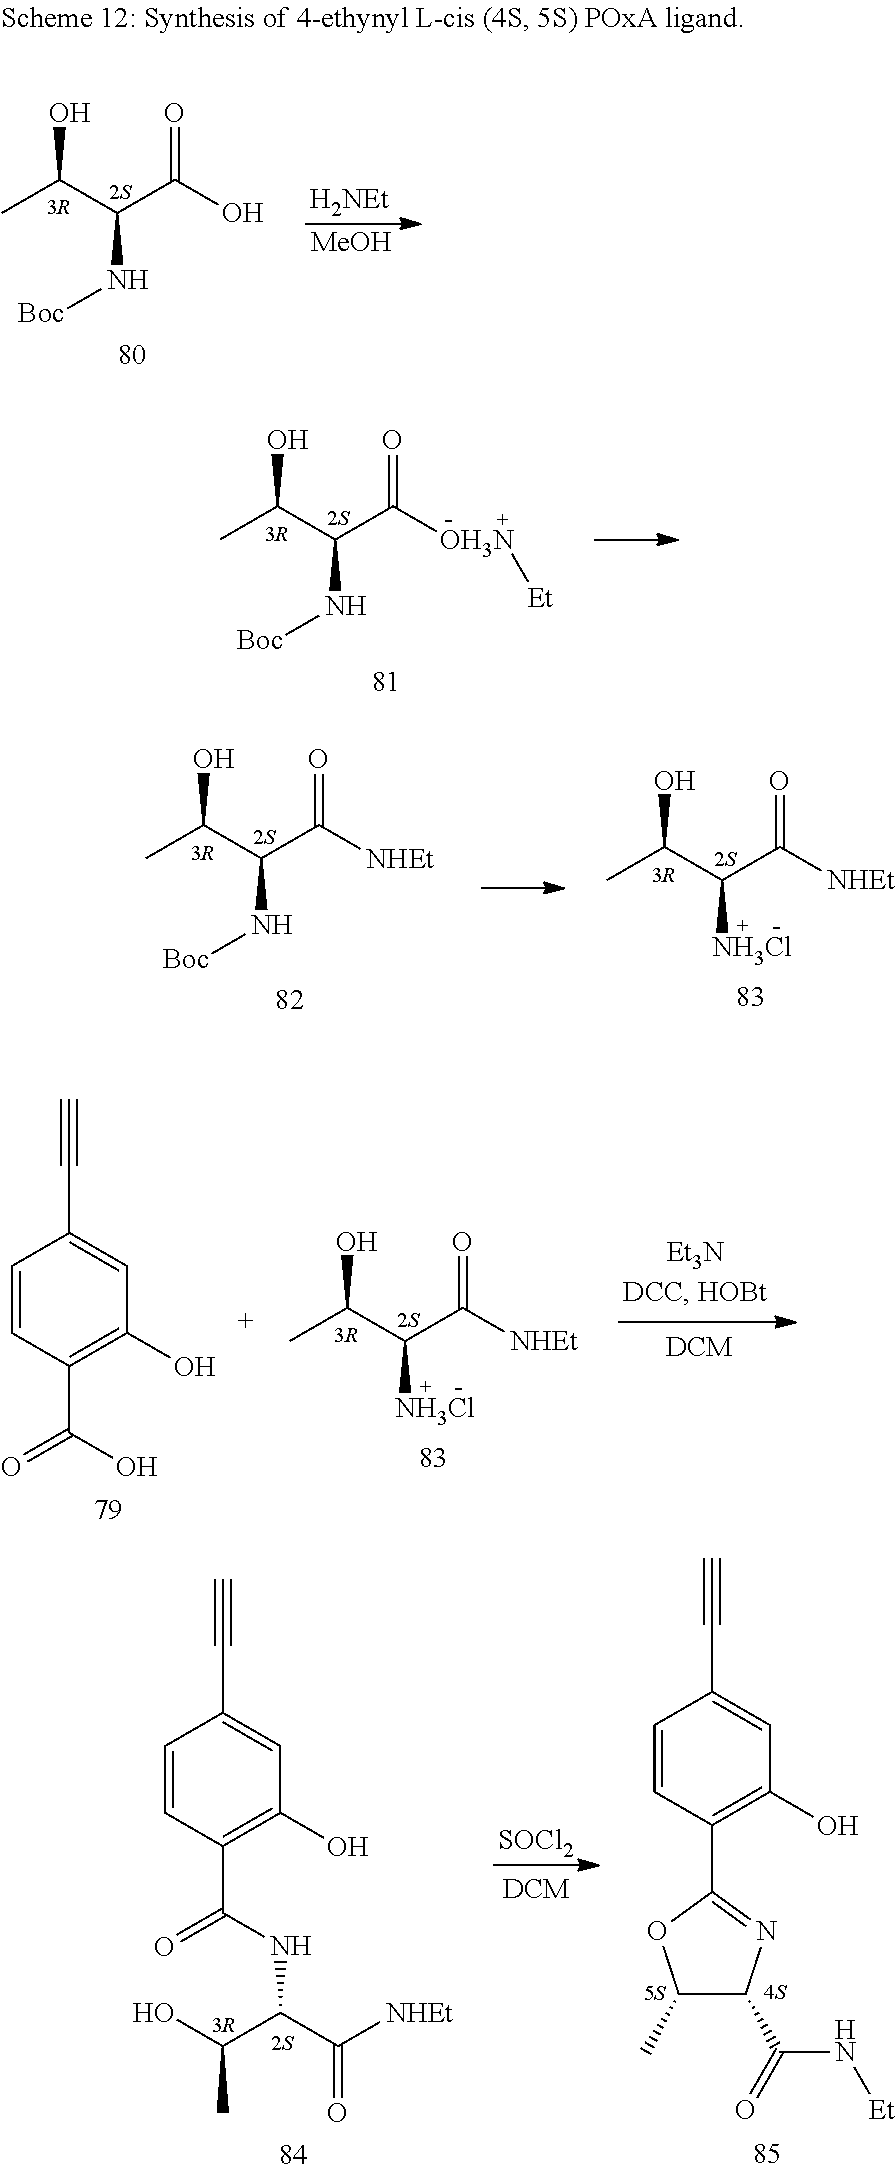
CC(C(C(O)=O)N[Boc])O.[H2NEt].[MeOH].CC(C(C([OH3N][Et])=O)N[Boc])O.CC(C(C([NHEt])=O)N[Boc])O.CC(C(C([NHEt])=O)[NH3Cl])O.CC(C(C([NHEt])=O)[NH3Cl])O.C1=CC(C(O)=O)=C(O)C=C1C#C.C1=CC(C(NC(C([NHEt])=O)C(O)C)=O)=C(O)C=C1C#C.C1=CC(C2=NC(C(=O)N[Et])C(C)O2)=C(O)C=C1C#C.[SOCl2]
